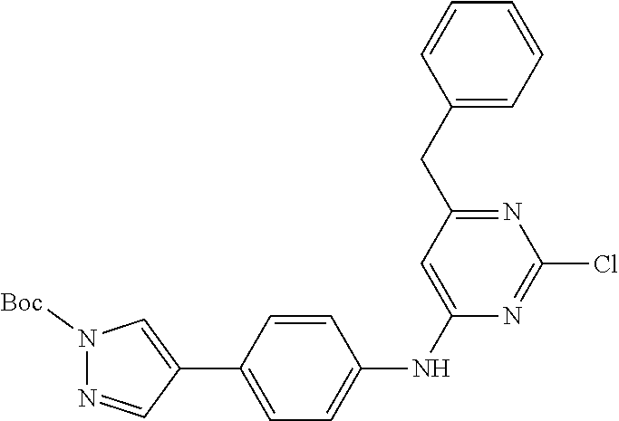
N1=CC(C2=CC=C(NC3=CC(CC4=CC=CC=C4)=NC(Cl)=N3)C=C2)=CN1[Boc]
